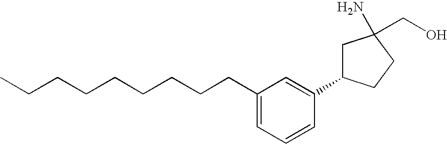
C(CCCC1=CC=CC(C2CC(CO)(N)CC2)=C1)CCCCC
